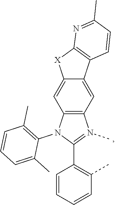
C12=C(N(C3=C(C)C=CC=C3C)C(C3=C(C)C=CC=C3)=N1C)C=C1C(=C2)C2=C([X]1)N=C(C)C=C2
